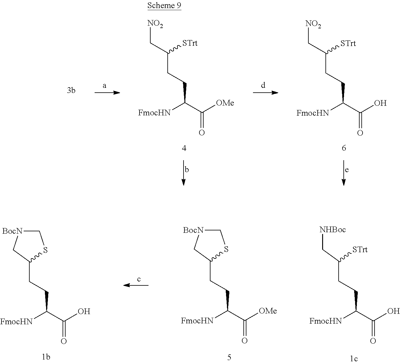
[NO2]CC(CCC(C([OMe])=O)[FmocHN])[STrt].[NO2]CC(CCC(C(O)=O)[FmocHN])[STrt].[NHBoc]CC([STrt])CCC(C(O)=O)[FmocHN].[BocN]1CSC(CCC(C([OMe])=O)[FmocHN])C1.[BocN]1CSC(CCC(C(O)=O)[FmocHN])C1
